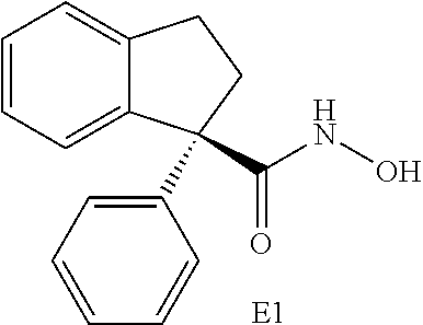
C1=CC=C2C(=C1)CCC2(C(NO)=O)C1=CC=CC=C1.[E1]
